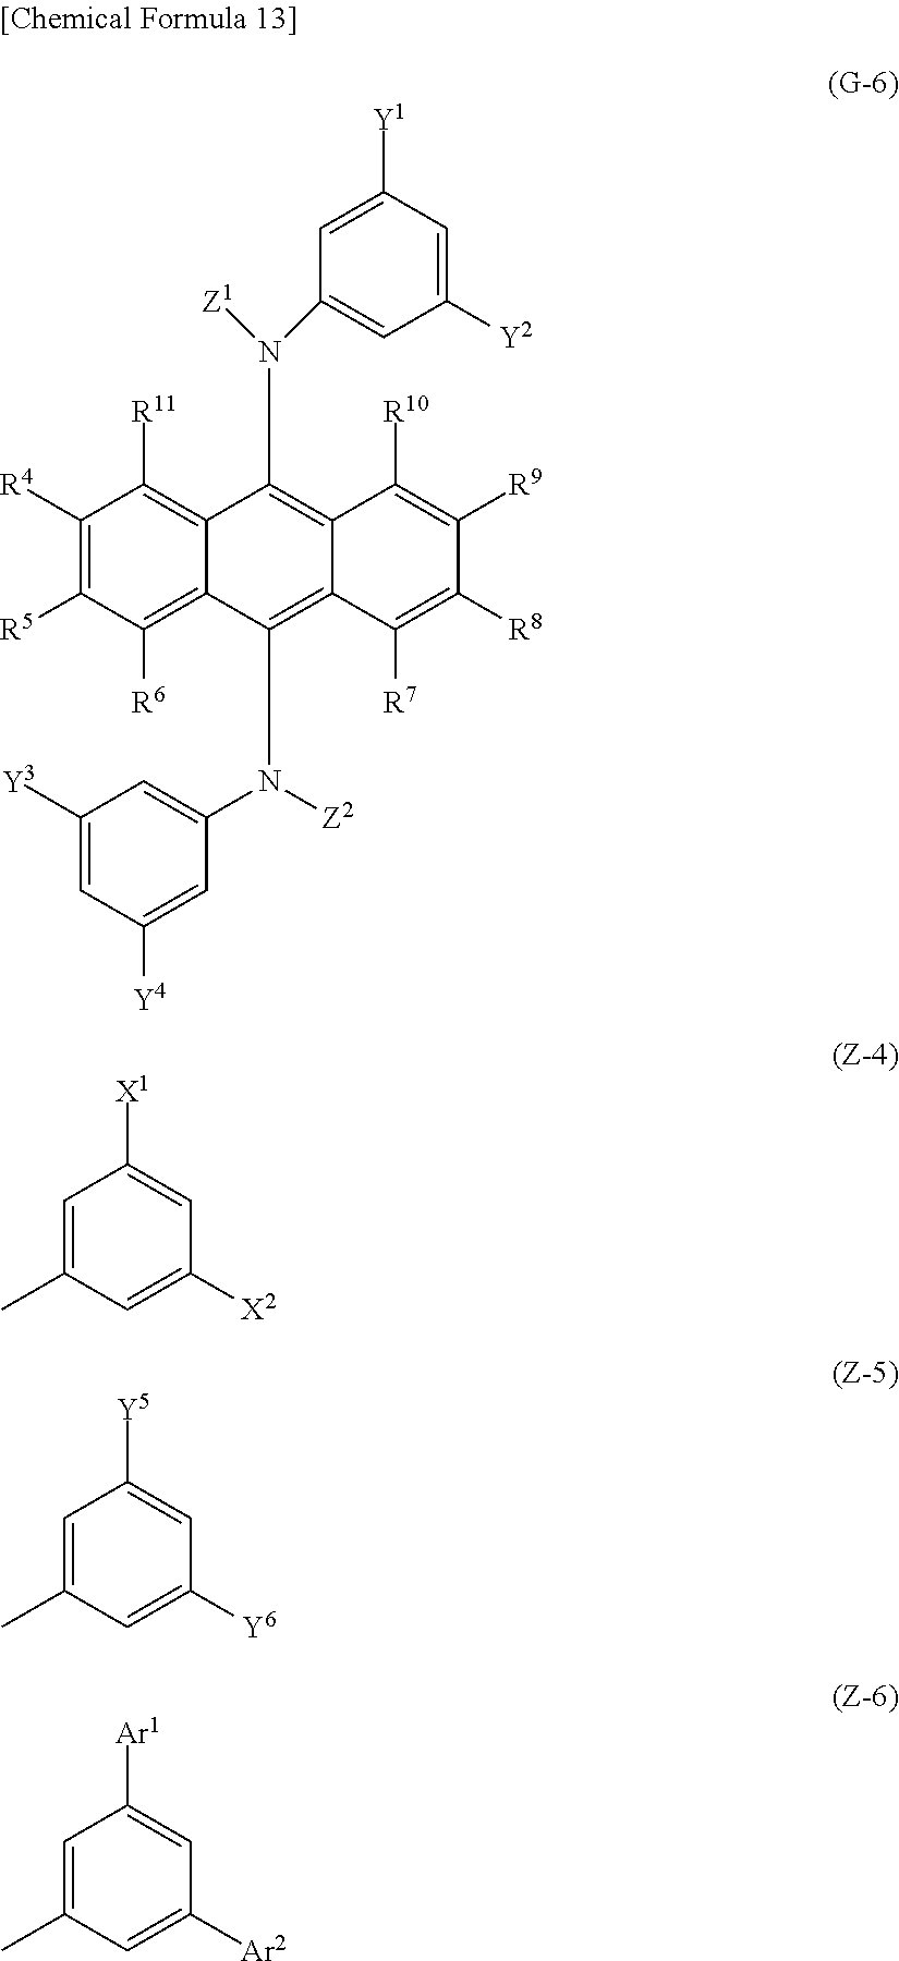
C1([R4])=C([R5])C([R6])=C2C(=C1[R11])C(N(C1=CC([Y2])=CC([Y1])=C1)[Z1])=C1C(=C2N([Z2])C2=CC([Y3])=CC([Y4])=C2)C([R7])=C([R8])C([R9])=C1[R10].C1=C(C)C=C([X2])C=C1[X1].C1=C(C)C=C([Y6])C=C1[Y5].C1=C(C)C=C([Ar2])C=C1[Ar1]
